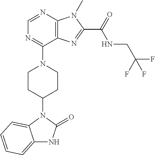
C1=NC2=C(C(N3CCC(N4C5=CC=CC=C5NC4=O)CC3)=N1)N=C(C(NCC(F)(F)F)=O)N2C
